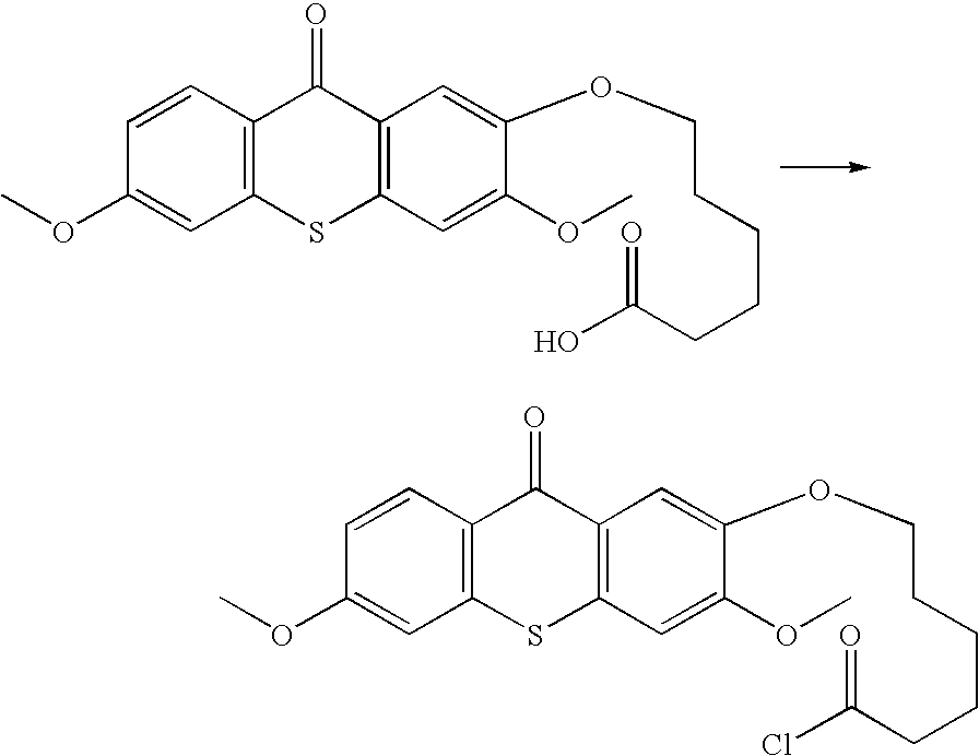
C12=C(C=CC(OC)=C1)C(=O)C1=C(S2)C=C(OC)C(OCCCCCC(O)=O)=C1.C12=C(C=CC(OC)=C1)C(=O)C1=C(S2)C=C(OC)C(OCCCCCC(Cl)=O)=C1
